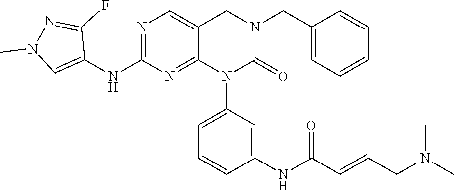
C1=CC(CN2CC3=CN=C(NC4=CN(C)N=C4F)N=C3N(C3=CC=CC(NC(C=CCN(C)C)=O)=C3)C2=O)=CC=C1
